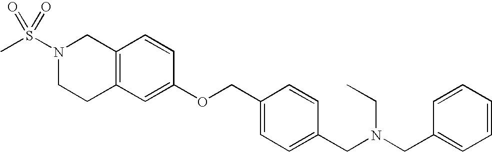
C12=C(CCN(S(C)(=O)=O)C1)C=C(OCC1=CC=C(CN(CC3=CC=CC=C3)CC)C=C1)C=C2
